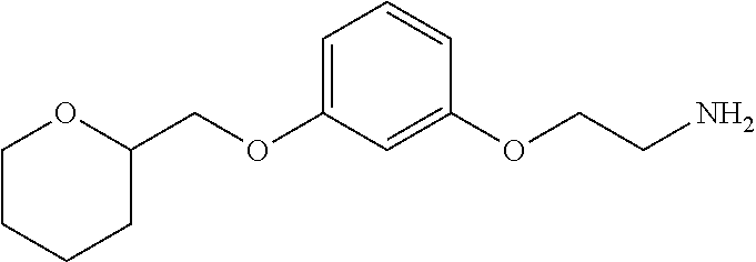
C1(COC2=CC=CC(OCCN)=C2)CCCCO1
